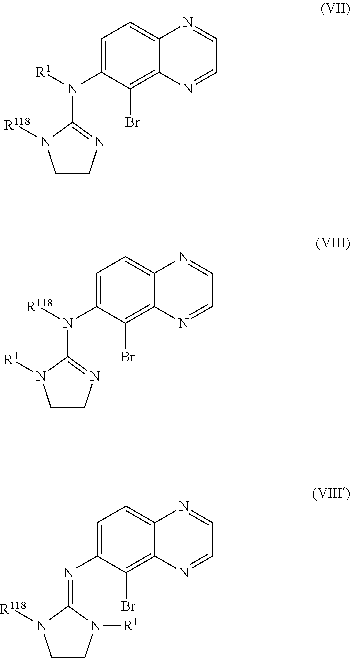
C1=C(N([R1])C2=NCCN2[R118])C(Br)=C2C(=C1)N=CC=N2.C1=C(N([R118])C2=NCCN2[R1])C(Br)=C2C(=C1)N=CC=N2.C1=C(N=C2N([R1])CCN2[R118])C(Br)=C2C(=C1)N=CC=N2
